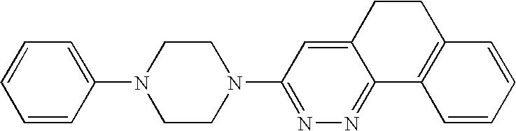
C1=CC(N2CCN(C3=NN=C4C(=C3)CCC3=C4C=CC=C3)CC2)=CC=C1
